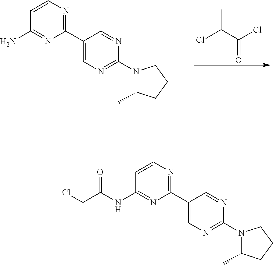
C1(C2=NC=CC(N)=N2)=CN=C(N2C(C)CCC2)N=C1.ClC(C(Cl)=O)C.C1(C2=NC=CC(NC(C(Cl)C)=O)=N2)=CN=C(N2C(C)CCC2)N=C1
